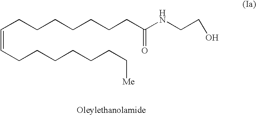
C(=CCCCCCCC[Me])CCCCCCCC(NCCO)=O
